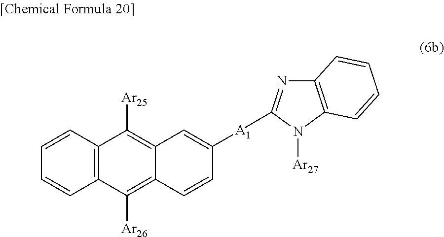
C1=CC2=C(C=C1)C([Ar26])=C1C(=C2[Ar25])C=C([A1]C2=NC3=C(N2[Ar27])C=CC=C3)C=C1
